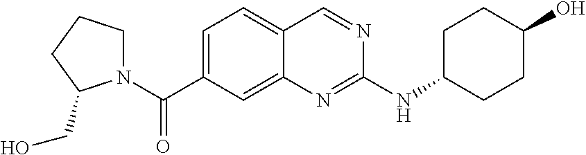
C1=C(C(N2CCCC2CO)=O)C=C2C(=C1)C=NC(NC1CCC(O)CC1)=N2
